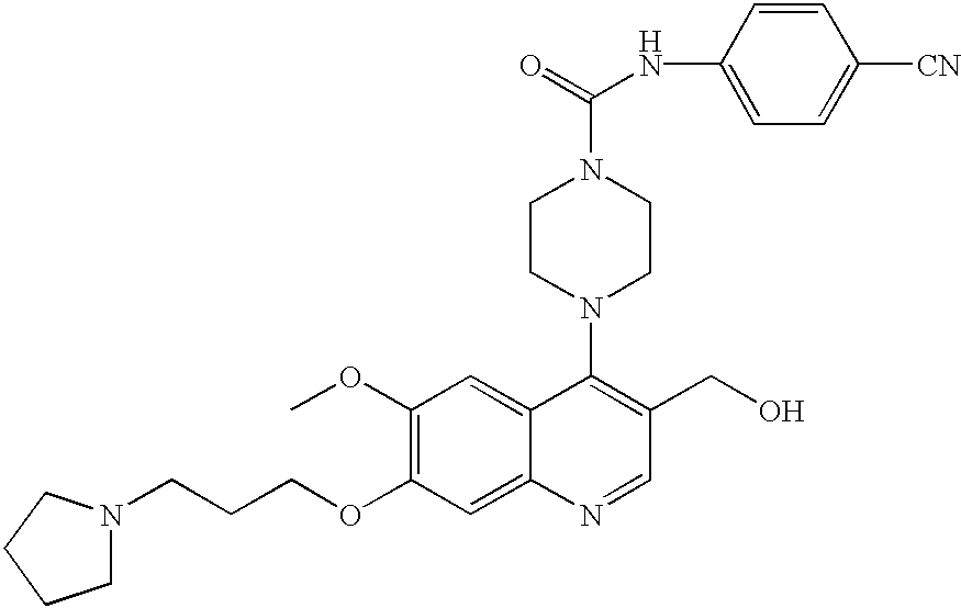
C1(OC)=C(OCCCN2CCCC2)C=C2C(=C1)C(N1CCN(C(=O)NC3=CC=C([CN])C=C3)CC1)=C(CO)C=N2
